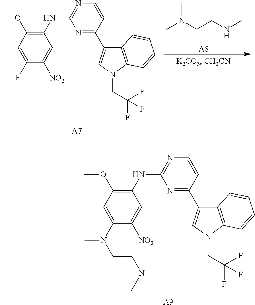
N1=C(NC2=C(OC)C=C(N(C)CCN(C)C)C([NO2])=C2)N=C(C2=CN(CC(F)(F)F)C3=C2C=CC=C3)C=C1.[A9].N(CCNC)(C)C.[A8].N1=C(NC2=C(OC)C=C(F)C([NO2])=C2)N=C(C2=CN(CC(F)(F)F)C3=C2C=CC=C3)C=C1.[A7]
